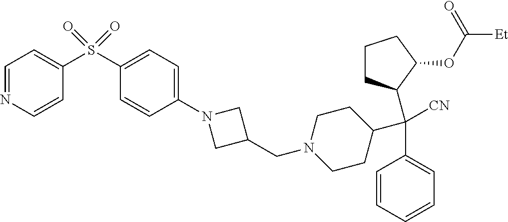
C(C1=CC=CC=C1)(C1CCN(CC2CN(C3=CC=C(S(=O)(C4=CC=NC=C4)=O)C=C3)C2)CC1)(C1CCCC1OC([Et])=O)[CN]
